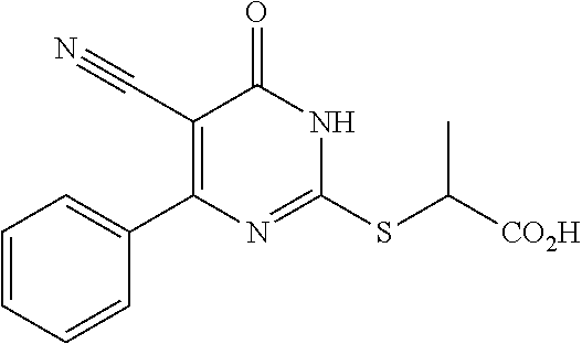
C1=CC=CC=C1C1=C(C#N)C(=O)NC(SC([CO2H])C)=N1
